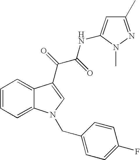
C1=C2C(=CC=C1)C(C(C(NC1=CC(C)=NN1C)=O)=O)=CN2CC1=CC=C(F)C=C1
